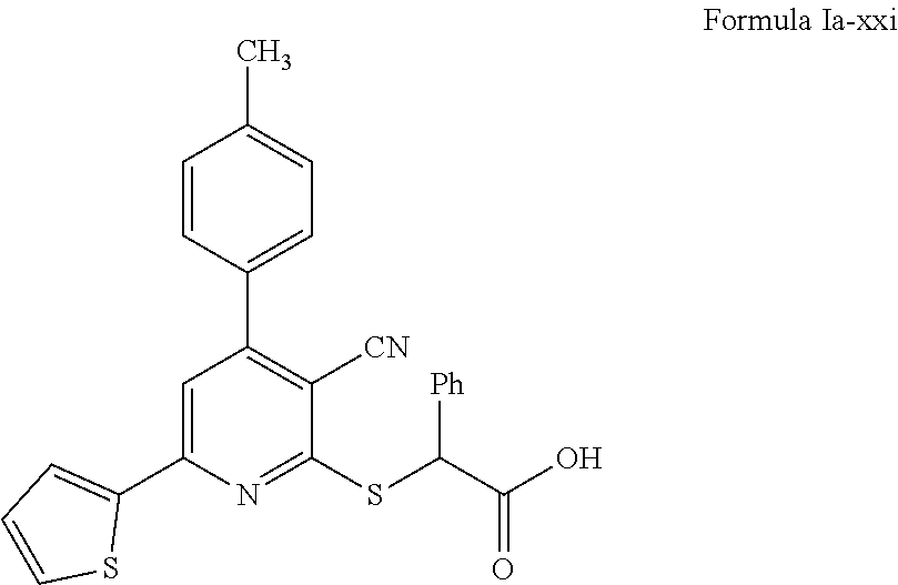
C1(SC(C(O)=O)[Ph])=NC(C2=CC=CS2)=CC(C2=CC=C(C)C=C2)=C1[CN]
